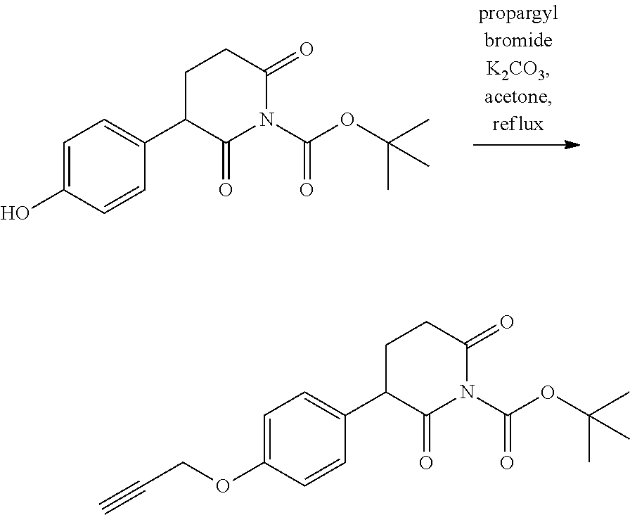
C1(C2=CC=C(O)C=C2)C(=O)N(C(OC(C)(C)C)=O)C(=O)CC1.C1(C2=CC=C(OCC#C)C=C2)C(=O)N(C(OC(C)(C)C)=O)C(=O)CC1
